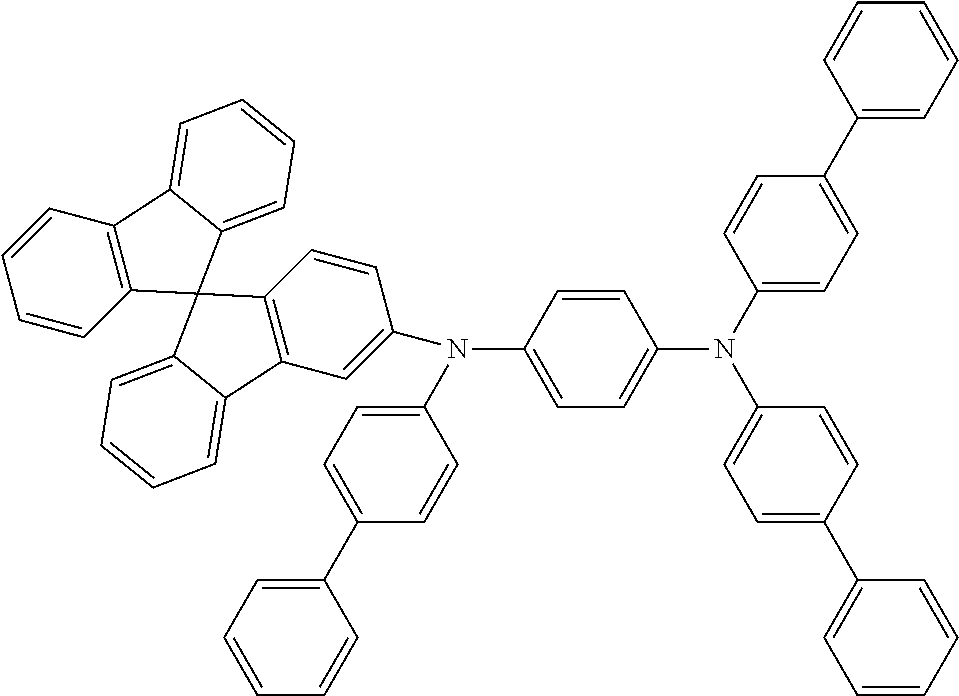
C12=C(C=CC(N(C3=CC=C(C4=CC=CC=C4)C=C3)C3=CC=C(N(C4=CC=C(C5=CC=CC=C5)C=C4)C4=CC=C(C5=CC=CC=C5)C=C4)C=C3)=C1)C1(C3=CC=CC=C23)C2=C(C=CC=C2)C2=CC=CC=C12
